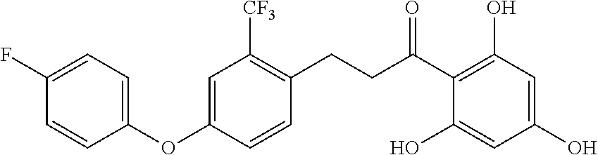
C(C(C1=C(O)C=C(O)C=C1O)=O)CC1=C([CF3])C=C(OC2=CC=C(F)C=C2)C=C1
